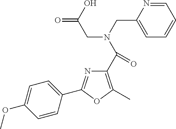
C1(C(=O)N(CC(O)=O)CC2=CC=CC=N2)=C(C)OC(C2=CC=C(OC)C=C2)=N1
